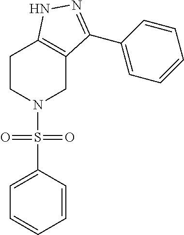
O=S(=O)(N1CC2=C(CC1)NN=C2C1=CC=CC=C1)C1=CC=CC=C1
